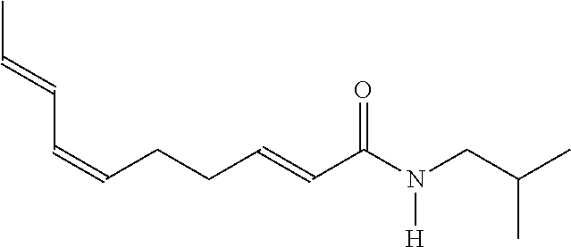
CC=CC=CCCC=CC(N([H])CC(C)C)=O
